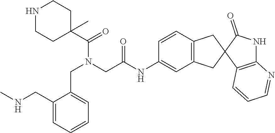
C1=CC2=C(C=C1NC(=O)CN(C(=O)C1(C)CCNCC1)CC1=CC=CC=C1CNC)CC1(C2)C2=C(NC1=O)N=CC=C2
